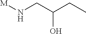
[M]NCC(CC)O
